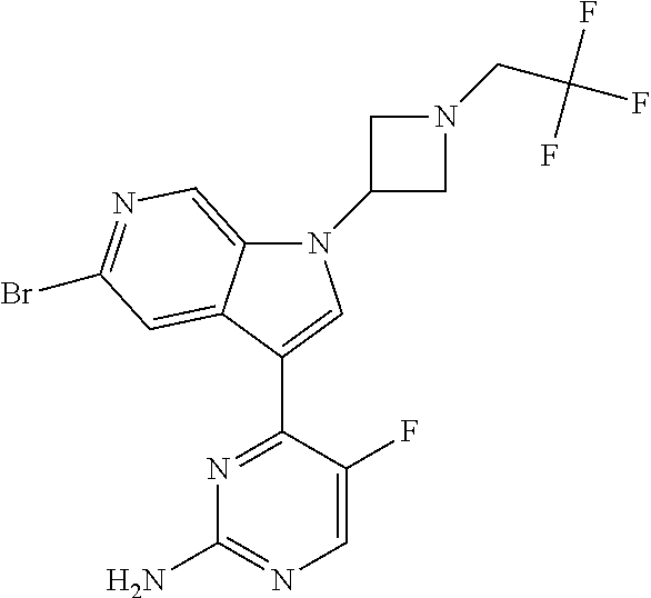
N1(C2CN(CC(F)(F)F)C2)C2=CN=C(Br)C=C2C(C2=NC(N)=NC=C2F)=C1
